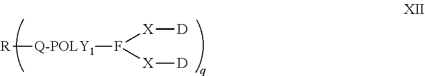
[R][Q-POLY1]F([X][D])[X][D]
